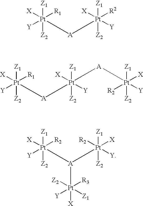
[Z1][Pt]([Y])([X])([Z2])([A]([Pt]([Y])([Z1])([X])([Z2])[R2])[Pt]([Z1])([Y])([R3])([Z2])[X])[R2].[Z1][Pt]([Y])([X])([Z2])([A][Pt]([Y])([Z1])([R2])([Z2])[X])[R1].[Z1][Pt]([Y])([X])([Z2])([A][Pt]([Y])([Z1])([Z2])([X])[A][Pt]([Z1])([X])([Z2])([R2])[Y])[R1]
